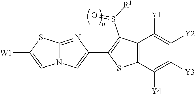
N12C(=NC(C3=C(S(=O)[R1])C4=C(S3)C([Y4])=C([Y3])C([Y2])=C4[Y1])=C1)SC([W1])=C2
